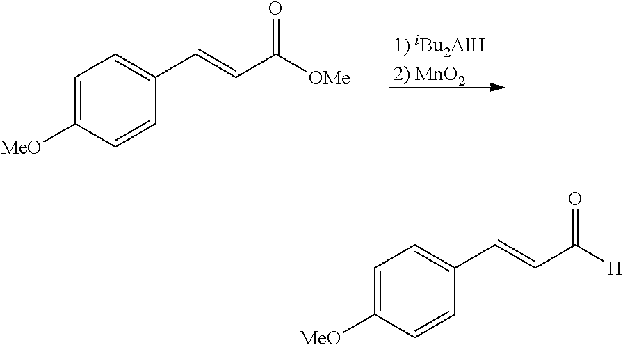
C1=C([MeO])C=CC(C=CC([OMe])=O)=C1.C1=C([MeO])C=CC(C=CC([H])=O)=C1
